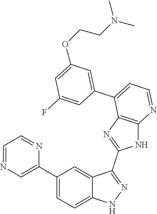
C1(C2=CC=C3C(=C2)C(C2=NC4=C(N2)N=CC=C4C2=CC(OCCN(C)C)=CC(F)=C2)=NN3)=CN=CC=N1
